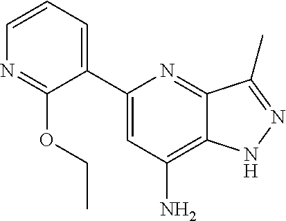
C1=CC=C(C2=CC(N)=C3C(=N2)C(C)=NN3)C(OCC)=N1
